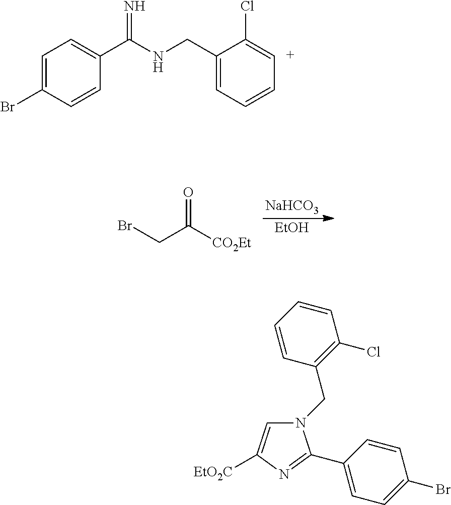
[NaHCO3].[EtOH].C(C([CO2Et])=O)Br.C1=C(Br)C=CC(C(NCC2=CC=C[C+]=C2Cl)=N)=C1.N1(CC2=C(Cl)C=CC=C2)C=C([EtO2C])N=C1C1=CC=C(Br)C=C1
